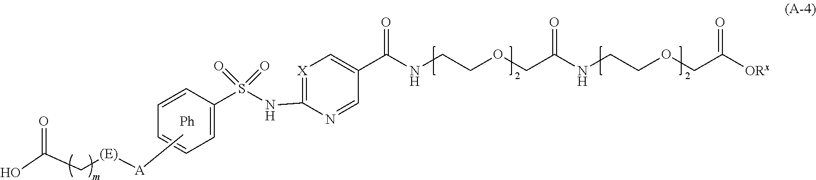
C1=CC(S(NC2=[X]C=C(C(NCCOCC(NCCOCC([ORx])=O)=O)=O)C=N2)(=O)=O)=CC=C1.OC(C[(E)][A]C)=O
